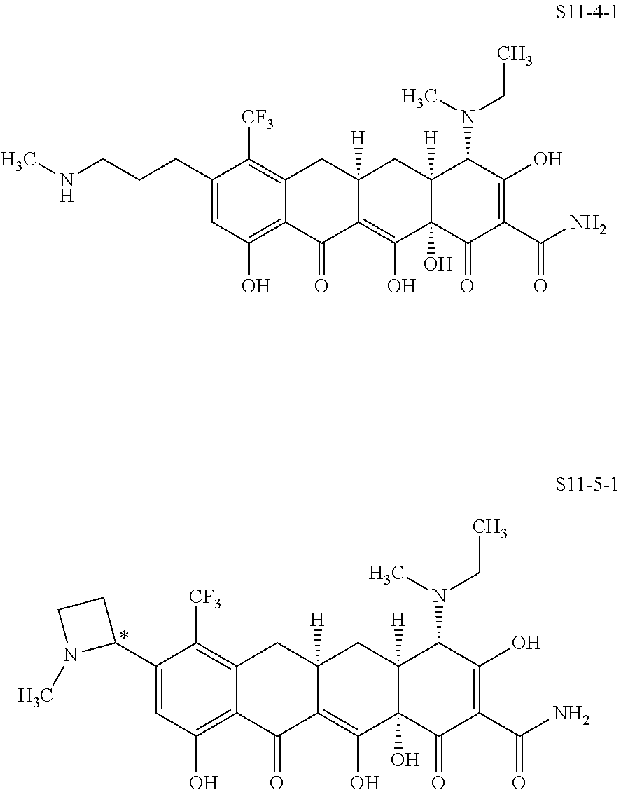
C1=C(CCCNC)C([CF3])=C2C(=C1O)C(=O)C1=C(O)C3(O)C([H])(CC1([H])C2)C(N(CC)C)C(O)=C(C(N)=O)C3=O.C1=C(C2CCN2C)C([CF3])=C2C(=C1O)C(=O)C1=C(O)C3(O)C([H])(CC1([H])C2)C(N(CC)C)C(O)=C(C(N)=O)C3=O
